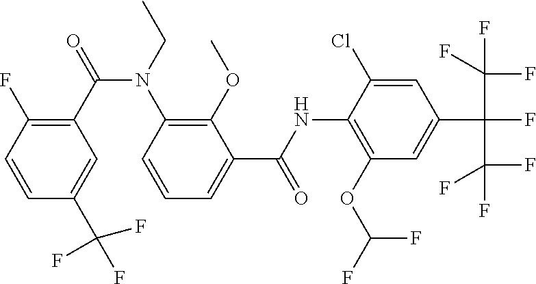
C1=CC(F)=C(C(=O)N(CC)C2=C(OC)C(C(NC3=C(OC(F)F)C=C(C(F)(C(F)(F)F)C(F)(F)F)C=C3Cl)=O)=CC=C2)C=C1C(F)(F)F
